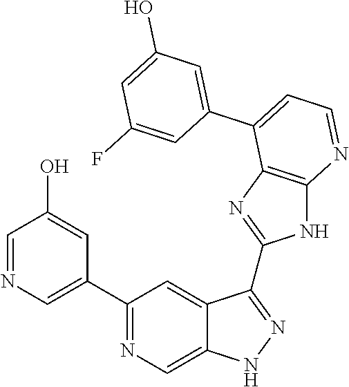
C1(C2=NC=C3C(=C2)C(C2=NC4=C(N2)N=CC=C4C2=CC(O)=CC(F)=C2)=NN3)=CN=CC(O)=C1
